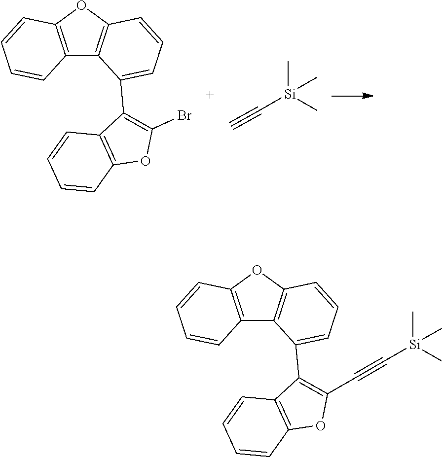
C[Si](C#C)(C)C.C1=CC=CC2=C1C(C1=CC=CC3=C1C1=C(C=CC=C1)O3)=C(Br)O2.C[Si](C#CC1=C(C2=CC=CC3=C2C2=C(C=CC=C2)O3)C2=C(O1)C=CC=C2)(C)C
